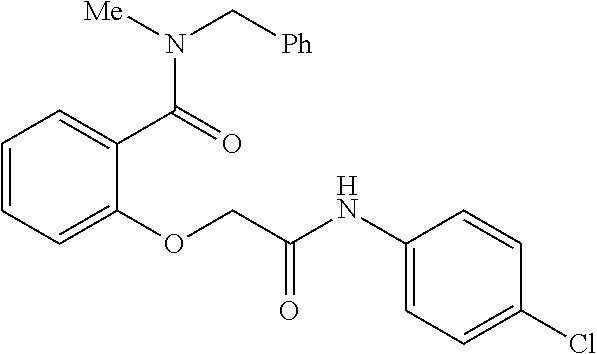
C1=CC=C(OCC(NC2=CC=C(Cl)C=C2)=O)C(C(N([Me])C[Ph])=O)=C1
